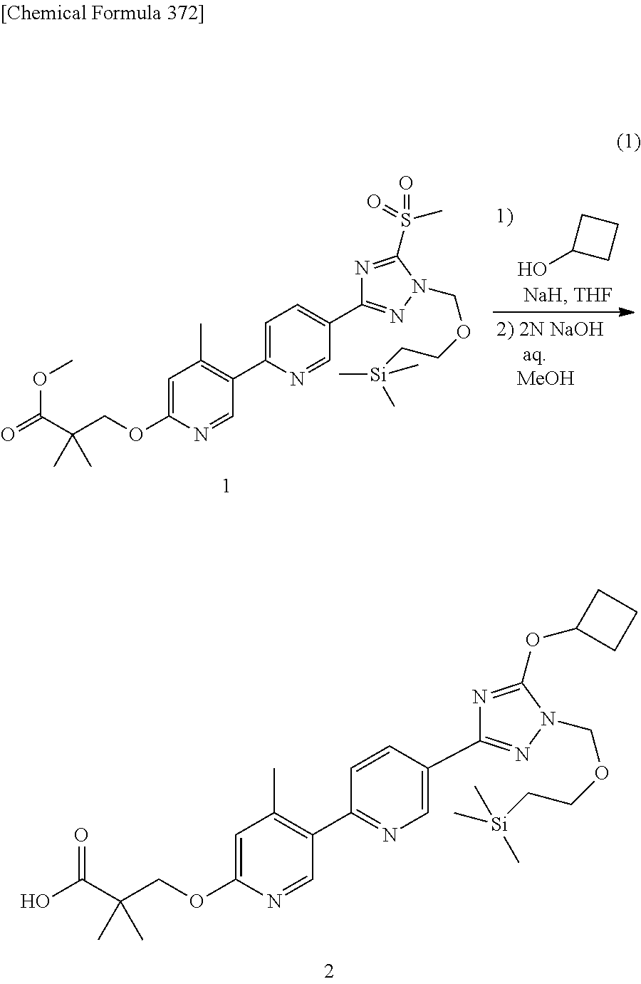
C1C(O)CC1.C1=NC(C2=C(C)C=C(OCC(C(=O)OC)(C)C)N=C2)=CC=C1C1=NN(COCC[Si](C)(C)C)C(S(C)(=O)=O)=N1.C1=C(C2=NN(COCC[Si](C)(C)C)C(OC3CCC3)=N2)C=CC(C2=C(C)C=C(OCC(C(O)=O)(C)C)N=C2)=N1
